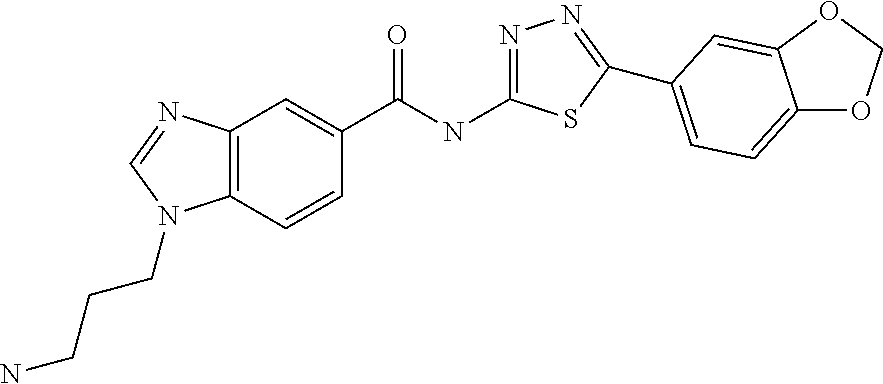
C12=C(C=CC(C(=O)NC3=NN=C(C4=CC=C5OCOC5=C4)S3)=C1)N(CCCN)C=N2
